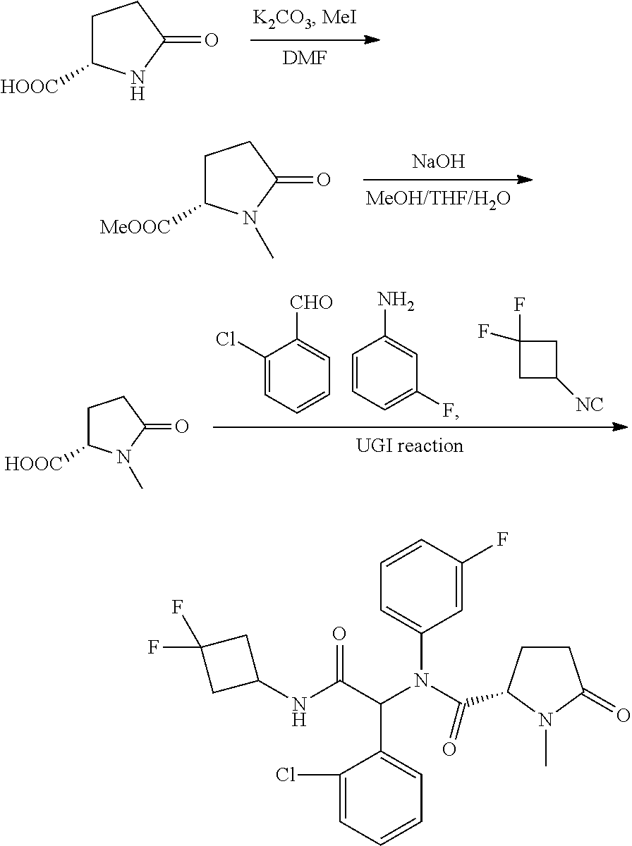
[DMF].C1C([HOOC])NC(=O)C1.[MeOH/THF/H2O].[NaOH].C1C([MeOOC])N(C)C(=O)C1.C1C([HOOC])N(C)C(=O)C1.[UGI reaction].C1(Cl)=CC=CC=C1[CHO].C1=CC=C(F)C=C1N.C1(F)(F)CC([NC])C1.C1(NC(C(N(C(=O)C2CCC(=O)N2C)C2=CC=CC(F)=C2)C2=CC=CC=C2Cl)=O)CC(F)(F)C1
